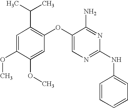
C1=C(OC)C(OC)=CC(OC2=CN=C(NC3=CC=CC=C3)N=C2N)=C1C(C)C
